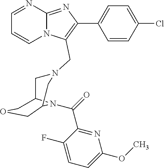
C1=CN2C(=NC(C3=CC=C(Cl)C=C3)=C2CN2CC3N(C(=O)C4=NC(OC)=CC=C4F)C(COC3)C2)N=C1
